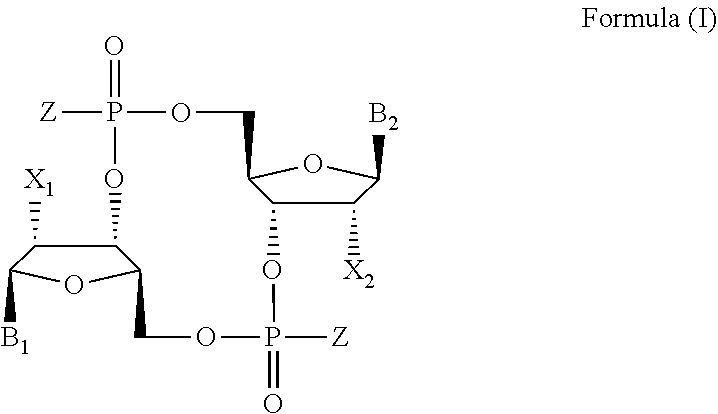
C1([X2])C2C(OC1[B2])COP([Z])(=O)OC1C([X1])C([B1])OC1COP([Z])(=O)O2
